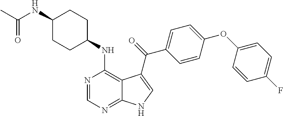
C1(NC(C)=O)CCC(NC2=C3C(=NC=N2)NC=C3C(=O)C2=CC=C(OC3=CC=C(F)C=C3)C=C2)CC1
